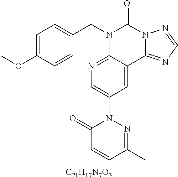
C1=C(OC)C=CC(CN2C3=NC=C(N4C(=O)C=CC(C)=N4)C=C3C3=NC=NN3C2=O)=C1.[C21H17N7O3]
